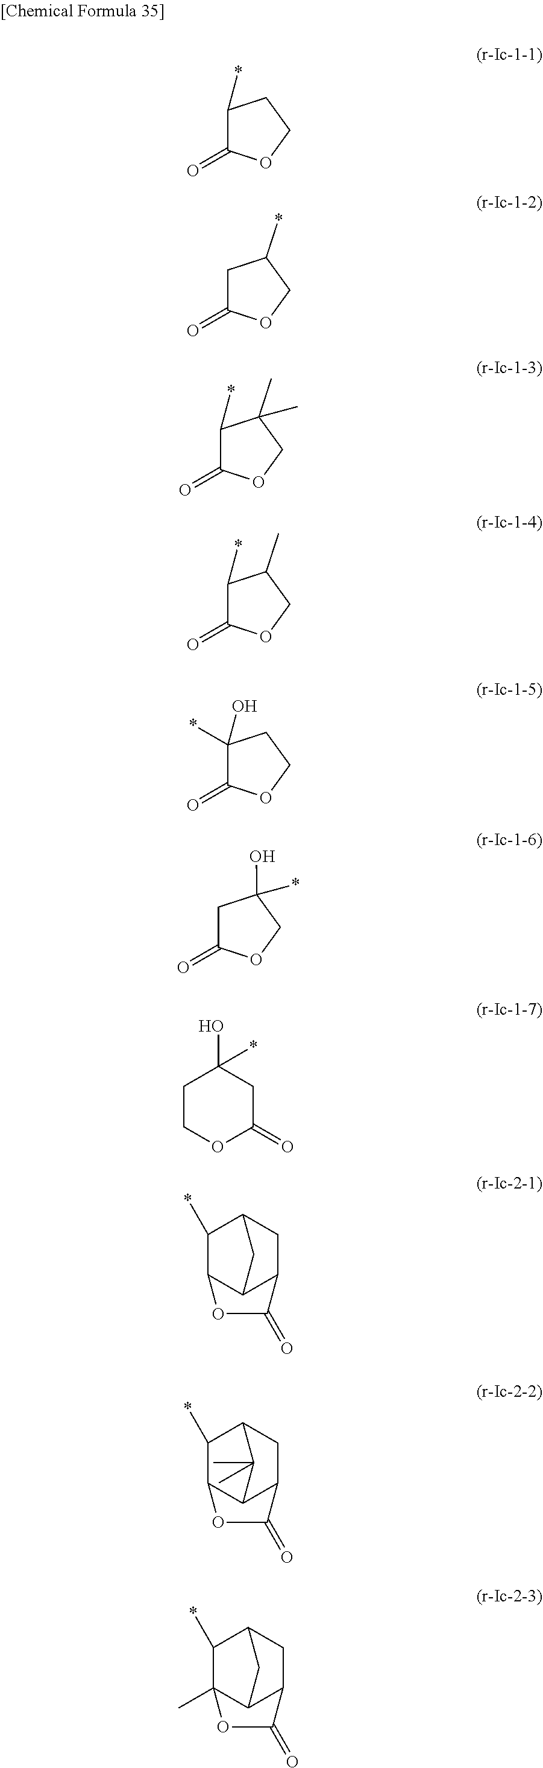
C1(*)C(=O)OCC1.C1C(=O)OCC1*.C1(*)C(=O)OCC1(C)C.C1(*)C(=O)OCC1C.C1(O)(*)C(=O)OCC1.C1C(=O)OCC1(O)*.C1COC(=O)CC1(O)*.C12C3C(CC(C1*)C3)C(=O)O2.C12C3C(CC(C1*)C3(C)C)C(=O)O2.C12(C)C3C(CC(C1*)C3)C(=O)O2
